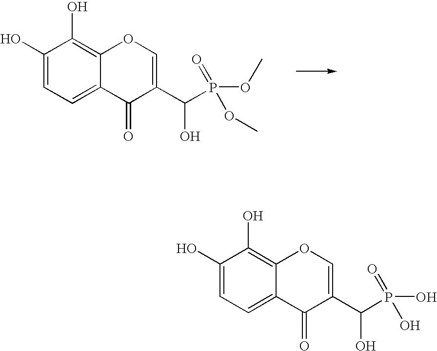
C1(O)=CC=C2C(=C1O)OC=C(C(O)P(O)(=O)O)C2=O.C1(O)=CC=C2C(=C1O)OC=C(C(O)P(OC)(=O)OC)C2=O
